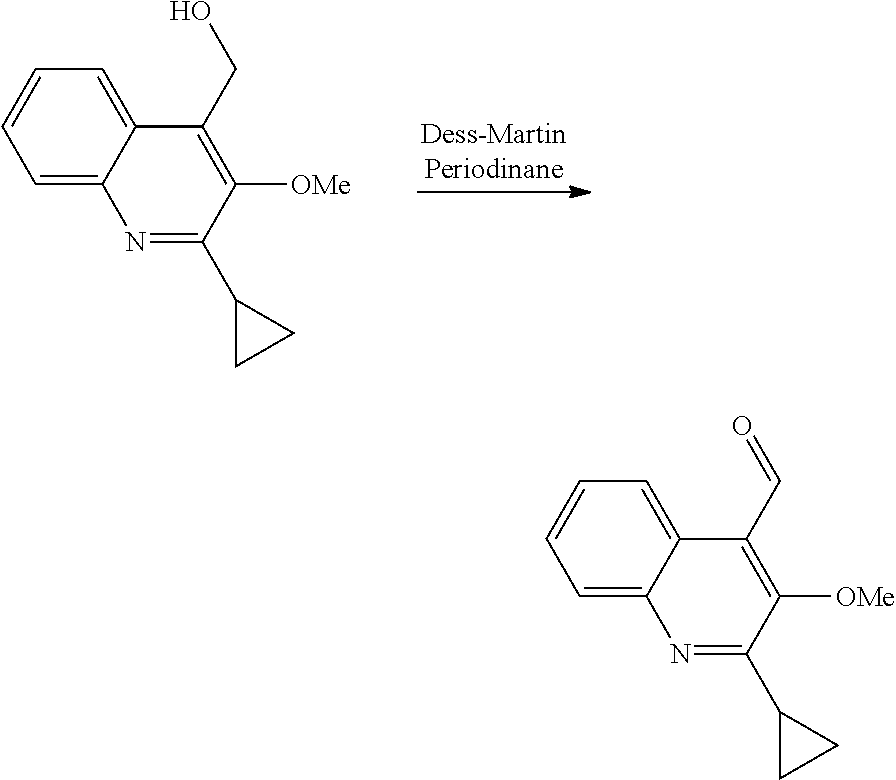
C1=CC=C2C(=C1)C(CO)=C([OMe])C(C1CC1)=N2.C1=CC=C2C(=C1)C(C=O)=C([OMe])C(C1CC1)=N2
